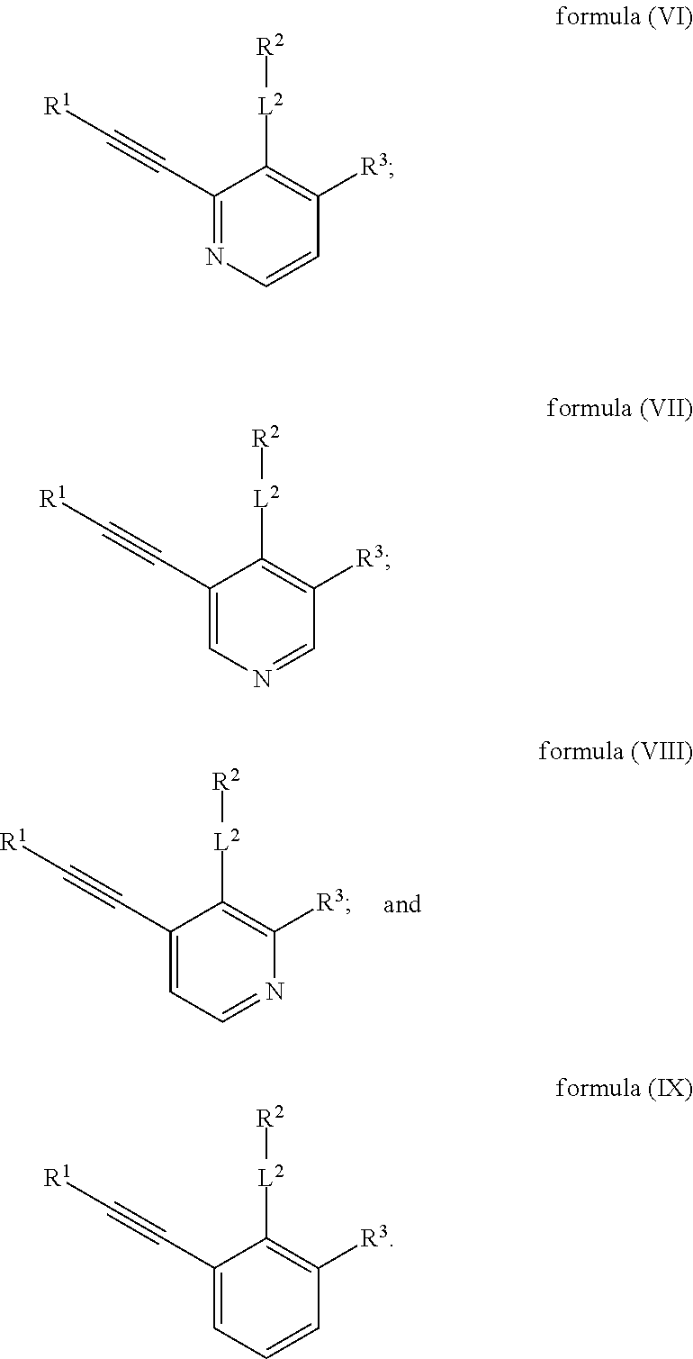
C1(C#C[R1])=CC=NC([R3])=C1[L2][R2].C1(C#C[R1])=NC=CC([R3])=C1[L2][R2].C1(C#C[R1])=CN=CC([R3])=C1[L2][R2].C1(C#C[R1])=CC=CC([R3])=C1[L2][R2]
